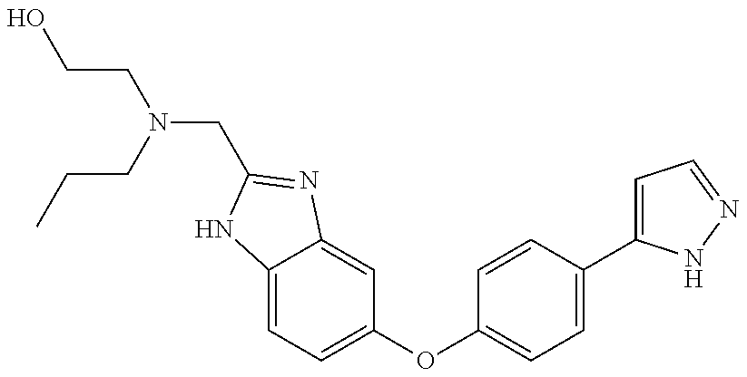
OCCN(CC1=NC2=CC(OC3=CC=C(C4=CC=NN4)C=C3)=CC=C2N1)CCC
